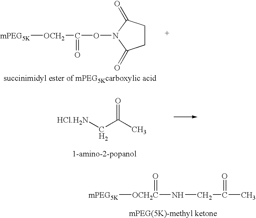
[mPEG5K][OCH2]C(ON1C(=O)CCC1=O)=O.[HCl.H2N]CC(C)=O.[mPEG5K][OCH2C](NCC(C)=O)=O.[mPEG(5K)-methyl ketone]
